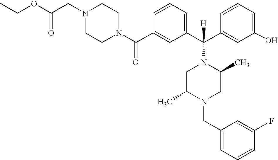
C1(C(N2CCN(CC(OCC)=O)CC2)=O)=CC(C(C2=CC(O)=CC=C2)([H])N2CC(C)N(CC3=CC=CC(F)=C3)CC2C)=CC=C1
